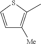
C1=CSC(C)=C1[Me]
